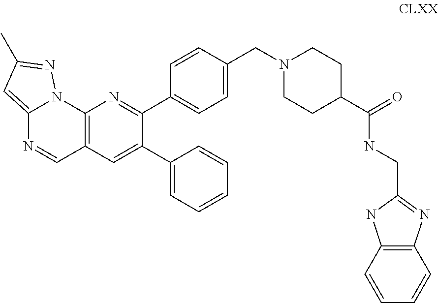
C12=CC(C)=NN1C1=C(C=N2)C=C(C2=CC=CC=C2)C(C2=CC=C(CN3CCC(C(=O)NCC4=NC5=C(N4)C=CC=C5)CC3)C=C2)=N1
